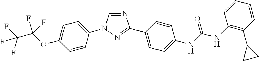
N1=CN(C2=CC=C(OC(C(F)(F)F)(F)F)C=C2)N=C1C1=CC=C(NC(=O)NC2=C(C3CC3)C=CC=C2)C=C1
